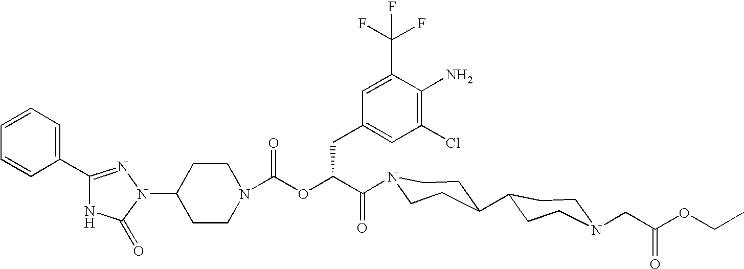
N1(C2CCN(C(OC(C(=O)N3CCC(C4CCN(CC(OCC)=O)CC4)CC3)CC3=CC(Cl)=C(N)C(C(F)(F)F)=C3)=O)CC2)N=C(C2=CC=CC=C2)NC1=O
